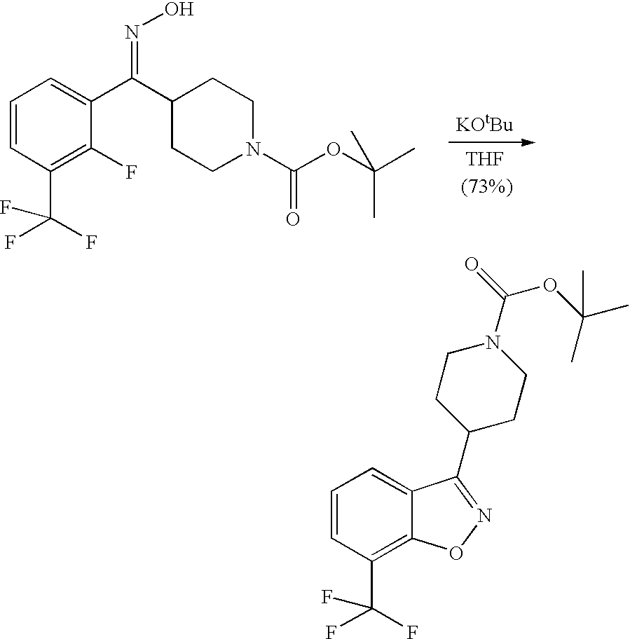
[THF].C1=CC(C(F)(F)F)=C(F)C(C(C2CCN(C(OC(C)(C)C)=O)CC2)=NO)=C1.[KOtBu].C12=CC=CC(C(F)(F)F)=C1ON=C2C1CCN(C(=O)OC(C)(C)C)CC1
